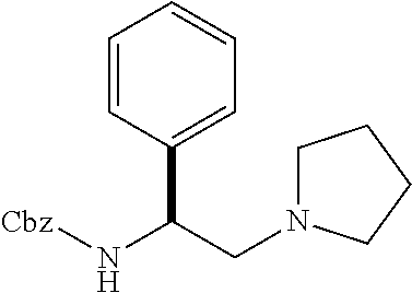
C1=CC(C(CN2CCCC2)N[Cbz])=CC=C1
